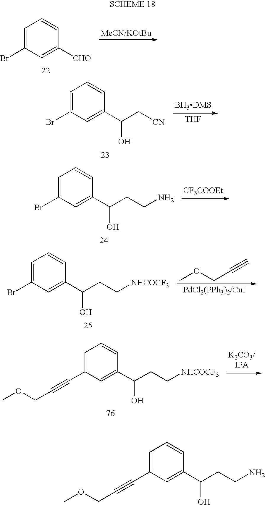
C1=C(Br)C=C([CHO])C=C1.[THF].C1=C(Br)C=C(C(C[CN])O)C=C1.C1=C(Br)C=C(C(CCN)O)C=C1.[CF3COOEt].C1=C(Br)C=C(C(CC[NHCOCF3])O)C=C1.COCC#C.C1=C(C#CCOC)C=C(C(CC[NHCOCF3])O)C=C1.C1=C(C#CCOC)C=C(C(CCN)O)C=C1
